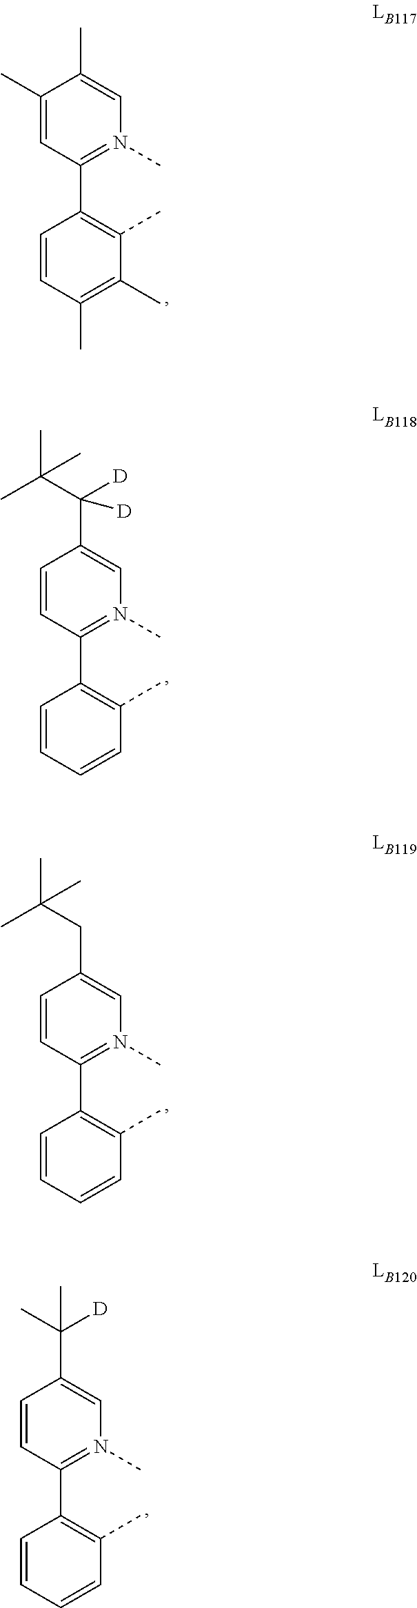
C1(C)=CN(C)=C(C2=C(C)C(C)=C(C)C=C2)C=C1C.C1(C(C(C)(C)C)([D])[D])=CN(C)=C(C2=C(C)C=CC=C2)C=C1.C1(CC(C)(C)C)=CN(C)=C(C2=C(C)C=CC=C2)C=C1.C1(C(C)(C)[D])=CN(C)=C(C2=C(C)C=CC=C2)C=C1
